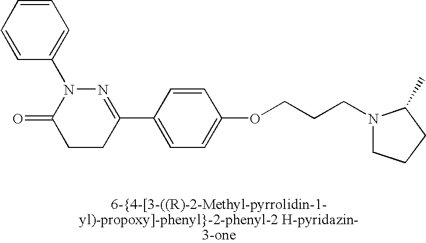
N1=C(C2=CC=C(OCCCN3CCCC3C)C=C2)CCC(=O)N1C1=CC=CC=C1
